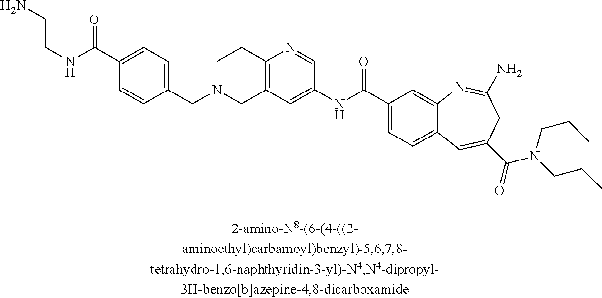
C12=C(N=CC(NC(C3=CC=C4C(=C3)N=C(N)CC(C(=O)N(CCC)CCC)=C4)=O)=C1)CCN(CC1=CC=C(C(=O)NCCN)C=C1)C2
